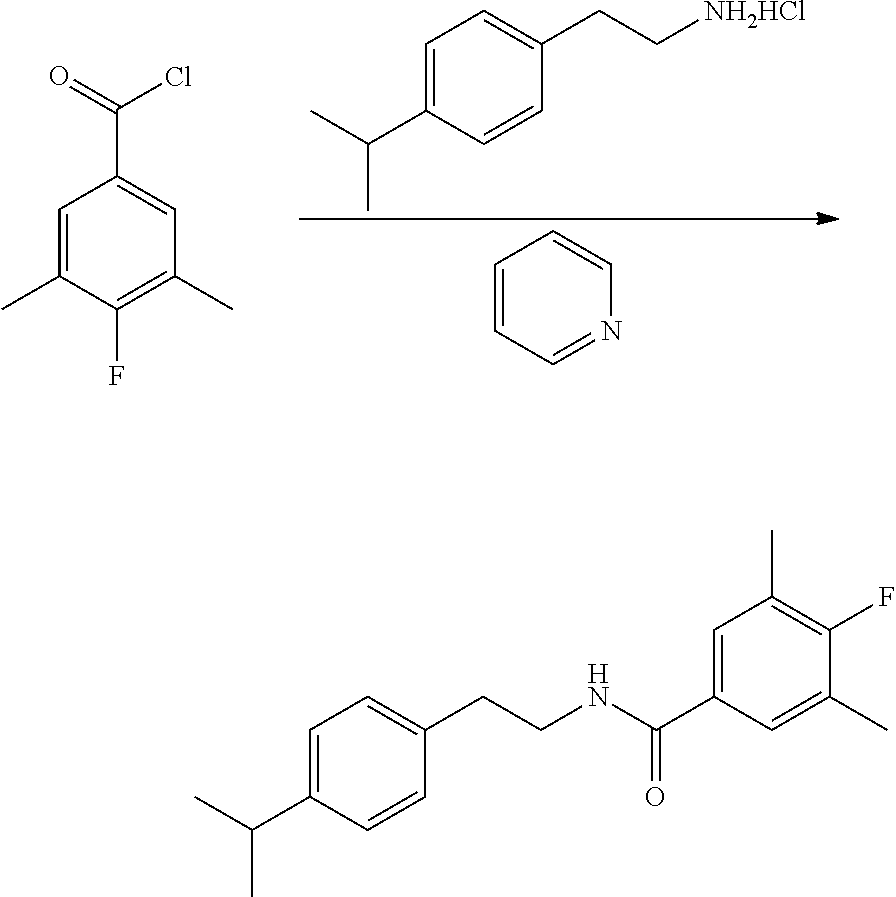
C1=C(C)C(F)=C(C)C=C1C(=O)Cl.C1=C(C(C)C)C=CC(CC[NH2HCl])=C1.C1=CC=NC=C1.C1=C(C(C)C)C=CC(CCNC(C2=CC(C)=C(F)C(C)=C2)=O)=C1
